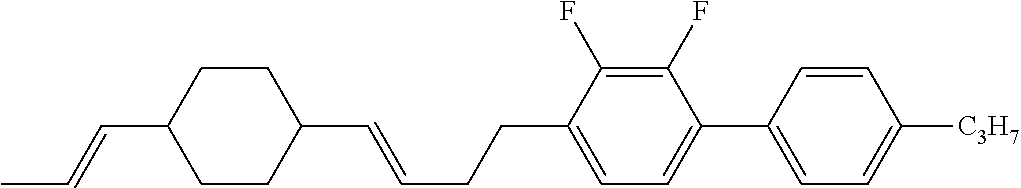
C1CC(C=CC)CCC1C=CCCC1=CC=C(C2=CC=C([C3H7])C=C2)C(F)=C1F
